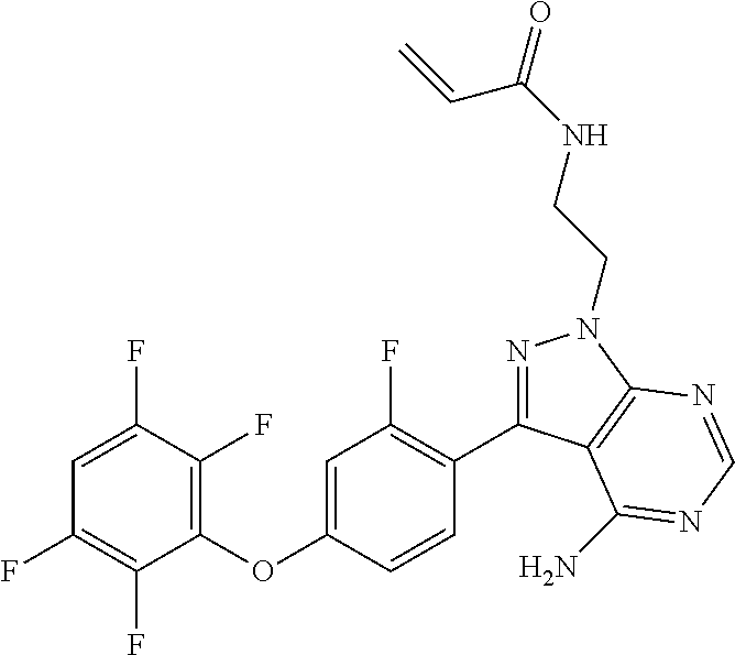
C1=C(F)C(F)=C(OC2=CC(F)=C(C3=NN(CCNC(=O)C=C)C4=C3C(N)=NC=N4)C=C2)C(F)=C1F
